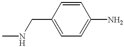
CNCC1=CC=C(N)C=C1
